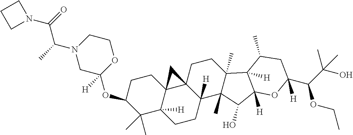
C1(C)(C)C2([H])C3(CCC1OC1([H])OCCN(C(C)C(=O)N4CCC4)C1)C1(C([H])(CC2)C2(C)C(C)(CC1)C1([H])C([H])(C2O)OC(C(C(O)(C)C)OCC)([H])CC1C)C3
